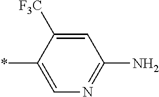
C1=C([F3C])C(*)=CN=C1N
